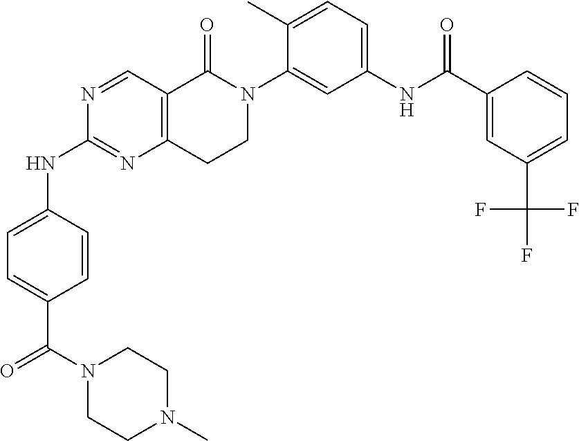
N1=CC2=C(N=C1NC1=CC=C(C(=O)N3CCN(C)CC3)C=C1)CCN(C1=CC(NC(C3=CC(C(F)(F)F)=CC=C3)=O)=CC=C1C)C2=O
